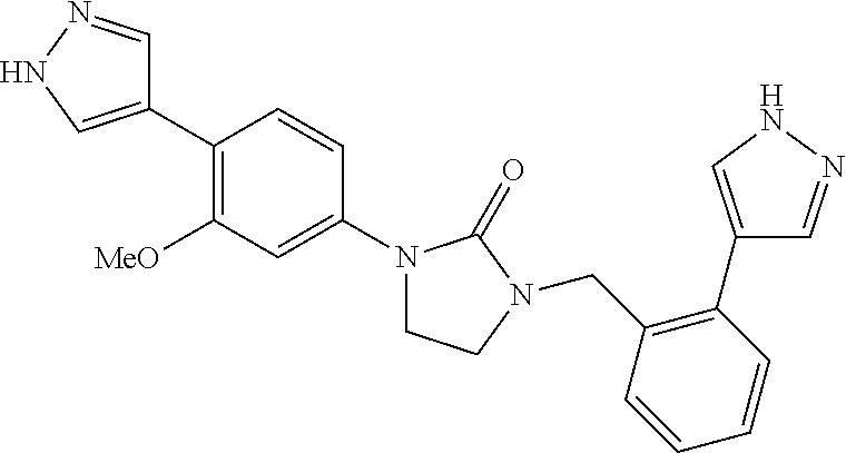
C1(C2=CNN=C2)=C([MeO])C=C(N2CCN(CC3=C(C4=CNN=C4)C=CC=C3)C2=O)C=C1
